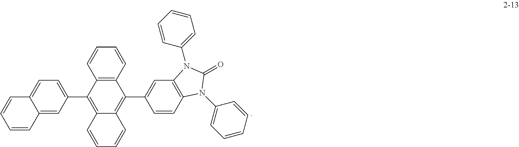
C1=CC2=C(C=C1)C(C1=CC3=C(C=C1)N(C1=CC=CC=C1)C(=O)N3C1=CC=CC=C1)=C1C(=C2C2=CC=C3C(=C2)C=CC=C3)C=CC=C1
